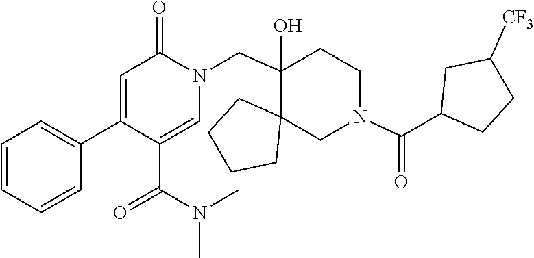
C1(C2=CC=CC=C2)=CC(=O)N(CC2(O)C3(CCCC3)CN(C(=O)C3CCC([CF3])C3)CC2)C=C1C(N(C)C)=O
